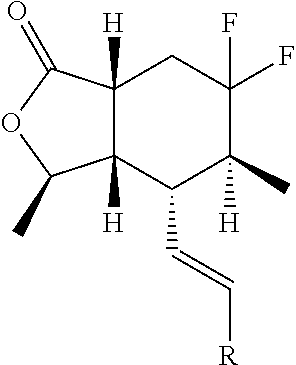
C12([H])C([H])(C(C=C[R])C(C)([H])C(F)(F)C1)C(C)OC2=O
